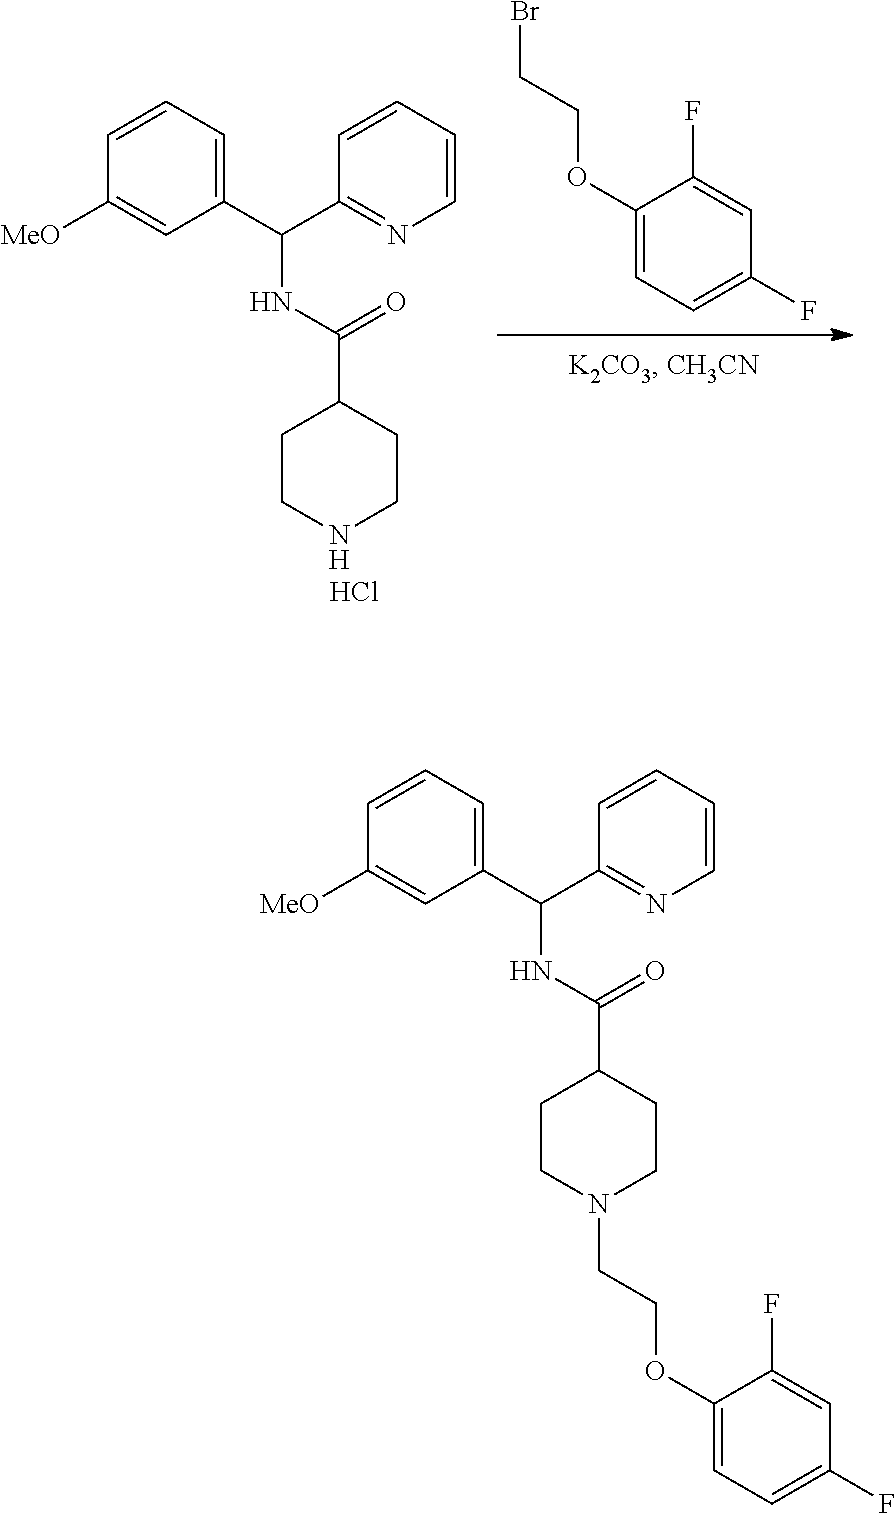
C1(OCCBr)=CC=C(F)C=C1F.C1([MeO])=CC(C(C2=NC=CC=C2)NC(C2CCNCC2)=O)=CC=C1.Cl.C1(OCCN2CCC(C(NC(C3=CC=CC([MeO])=C3)C3=NC=CC=C3)=O)CC2)=CC=C(F)C=C1F
